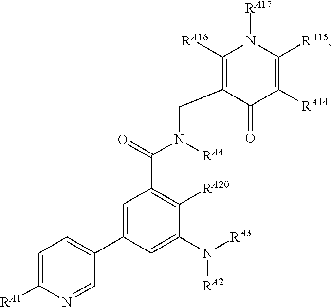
C1(CN(C(C2=C([RA20])C(N([RA2])[RA3])=CC(C3=CC=C([RA1])N=C3)=C2)=O)[RA4])=C([RA16])N([RA17])C([RA15])=C([RA14])C1=O
